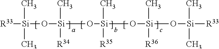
[R33][Si](C)(O[Si](O[Si](O[Si](O[Si]([R33])(C)C)([R36])C)(C)[R35])(C)[R34])C
